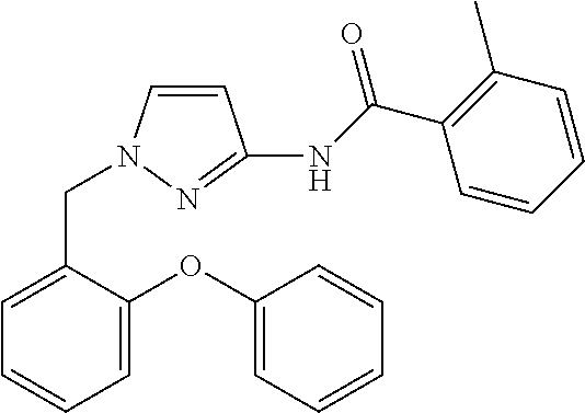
C1=C(OC2=CC=CC=C2)C(CN2C=CC(NC(C3=C(C)C=CC=C3)=O)=N2)=CC=C1
